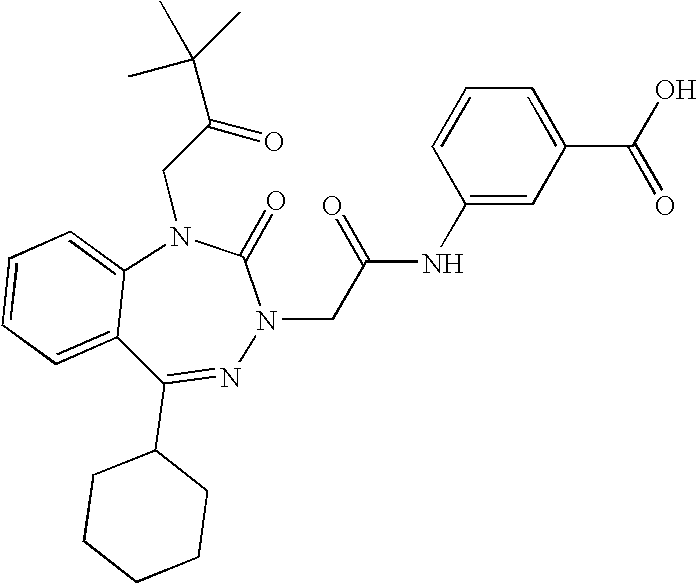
C1=CC=C2C(=C1)N(CC(C(C)(C)C)=O)C(=O)N(CC(NC1=CC(C(O)=O)=CC=C1)=O)N=C2C1CCCCC1
